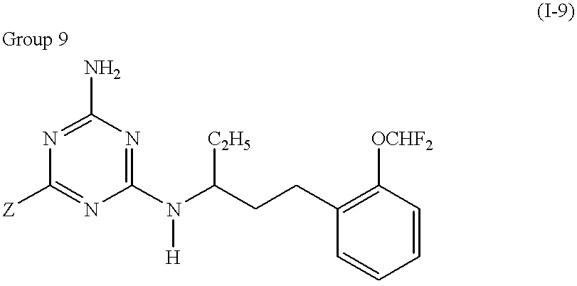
C1(N(C(CCC2=C([OCHF2])C=CC=C2)[C2H5])[H])=NC(N)=NC([Z])=N1
